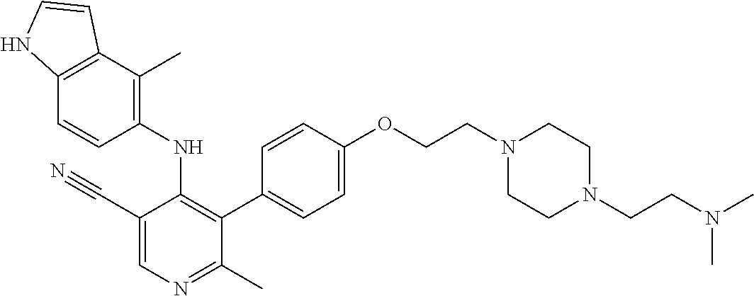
C1(NC2=C(C3=CC=C(OCCN4CCN(CCN(C)C)CC4)C=C3)C(C)=NC=C2C#N)=C(C)C2=C(C=C1)NC=C2
